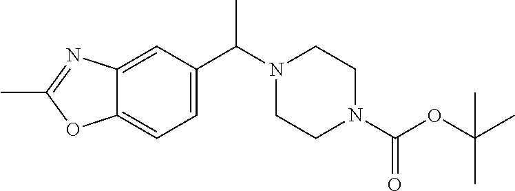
CC(N1CCN(C(=O)OC(C)(C)C)CC1)C1=CC=C2C(=C1)N=C(C)O2
